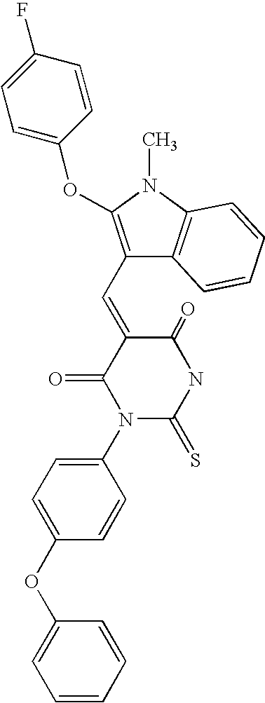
C1(N2C(=S)NC(=O)C(=CC3=C(OC4=CC=C(F)C=C4)N(C)C4=C3C=CC=C4)C2=O)=CC=C(OC2=CC=CC=C2)C=C1
